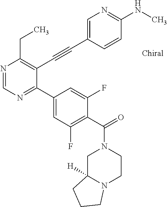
N1=CN=C(C2=CC(F)=C(C(=O)N3CC4([H])N(CC3)CCC4)C(F)=C2)C(C#CC2=CN=C(NC)C=C2)=C1CC
